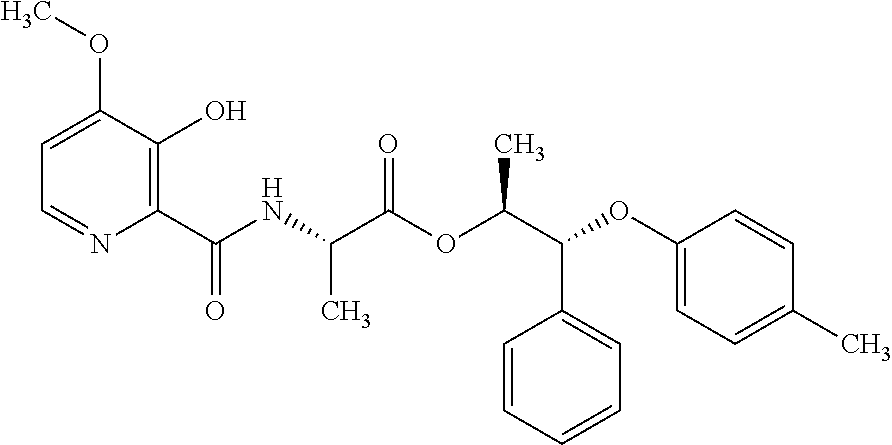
C1=C(OC)C(O)=C(C(NC(C(OC(C(OC2=CC=C(C)C=C2)C2=CC=CC=C2)C)=O)C)=O)N=C1
